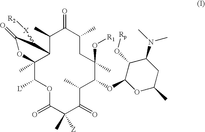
C1(C)C2C(C)(C([L])OC(=O)C([Z])(C)C(=O)C(C)C(OC3OC(C)CC(N(C)C)C3O[Rp])C(O[R1])(C)CC(C)C1=O)OC(=O)C2[X][R2]
